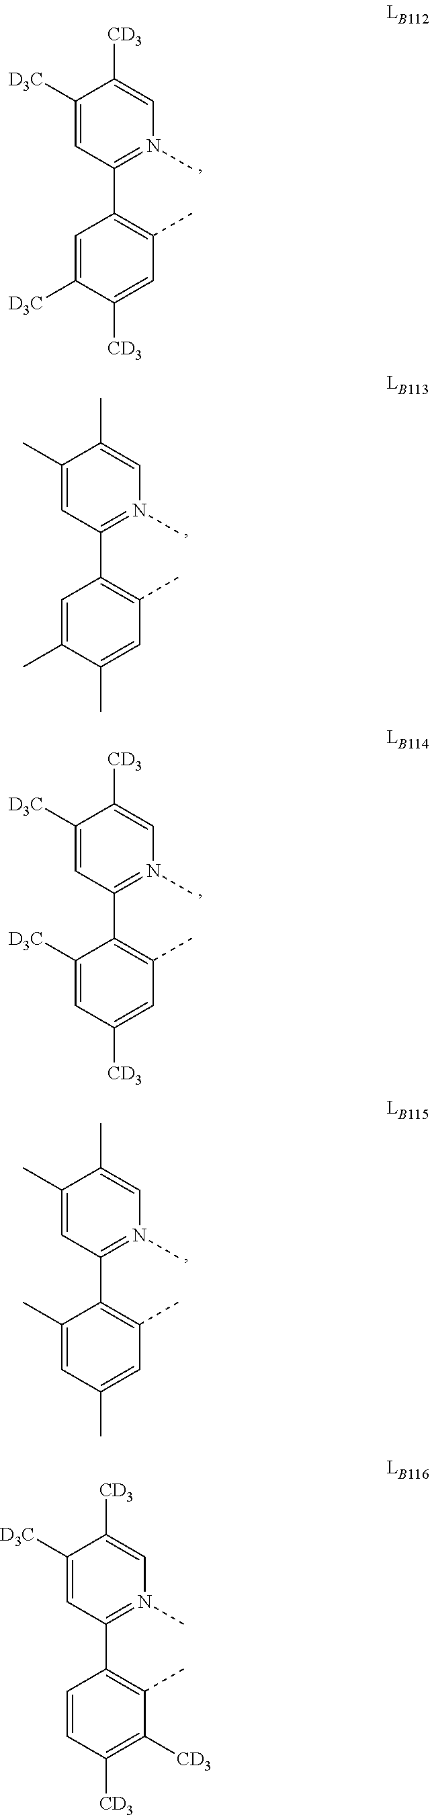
C1([D3C])=CC(C2=C(C)C=C([CD3])C([D3C])=C2)=N(C)C=C1[CD3].C1(C)=CC(C2=C(C)C=C(C)C(C)=C2)=N(C)C=C1C.C1([D3C])=CC(C2=C(C)C=C([CD3])C=C2[D3C])=N(C)C=C1[CD3].C1(C)=CC(C2=C(C)C=C(C)C=C2C)=N(C)C=C1C.C1([D3C])=CC(C2=C(C)C([CD3])=C([CD3])C=C2)=N(C)C=C1[CD3]
